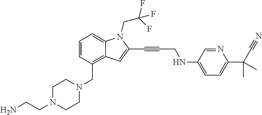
C1=CC(CN2CCN(CCN)CC2)=C2C(=C1)N(CC(F)(F)F)C(C#CCNC1=CC=C(C(C#N)(C)C)N=C1)=C2
